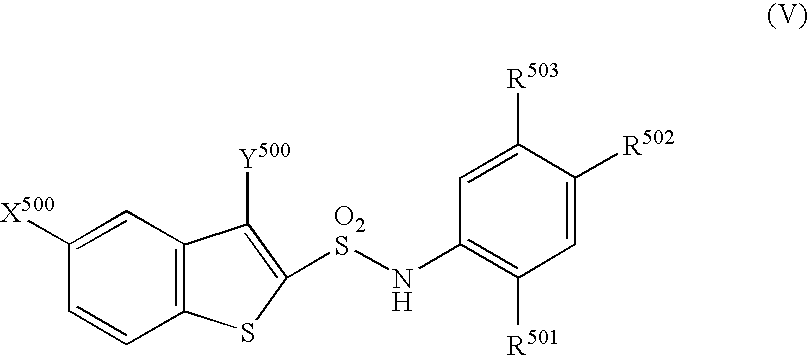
C1([X500])=CC2=C(C=C1)SC([O2S]NC1=C([R501])C=C([R502])C([R503])=C1)=C2[Y500]
